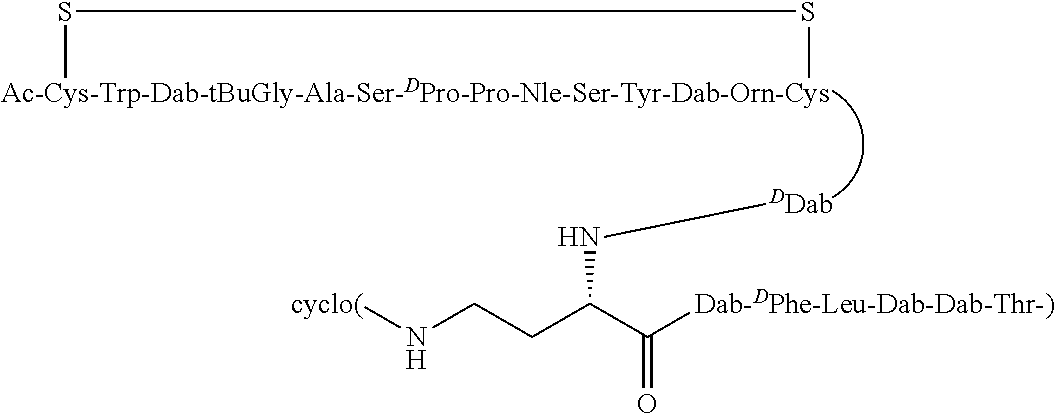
S(C)SC.N(C(CCN[cyclo(])C([Dab-DPhe-Leu-Dab-Dab-Thr-)])=O)[DDab]
